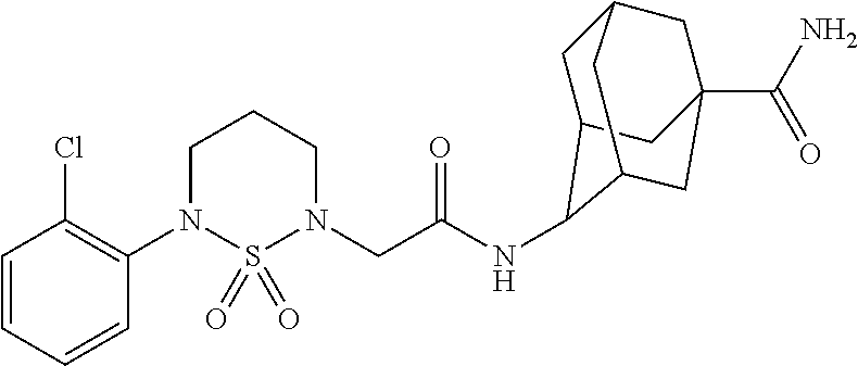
C1=CC=CC(N2S(=O)(=O)N(CC(NC3C4CC5CC(C(N)=O)(CC3C5)C4)=O)CCC2)=C1Cl
